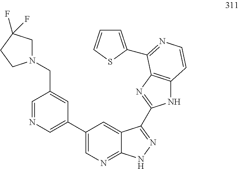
C1=C(C2=NC=CC3=C2N=C(C2=NNC4=NC=C(C5=CN=CC(CN6CC(F)(F)CC6)=C5)C=C42)N3)SC=C1
